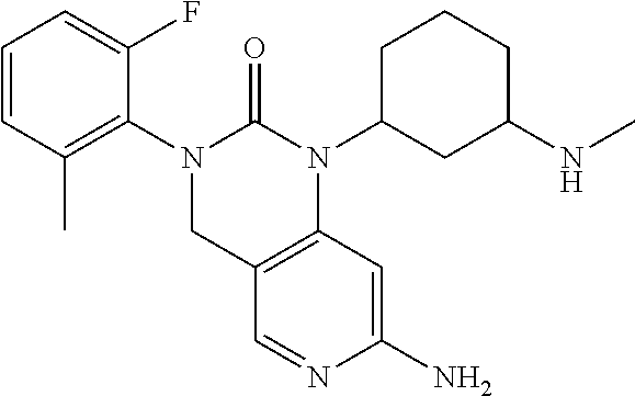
C1=CC(C)=C(N2CC3=C(N(C4CC(NC)CCC4)C2=O)C=C(N)N=C3)C(F)=C1
